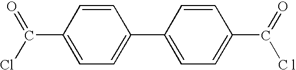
C1=CC(C(=O)Cl)=CC=C1C1=CC=C(C(=O)[C l])C=C1
